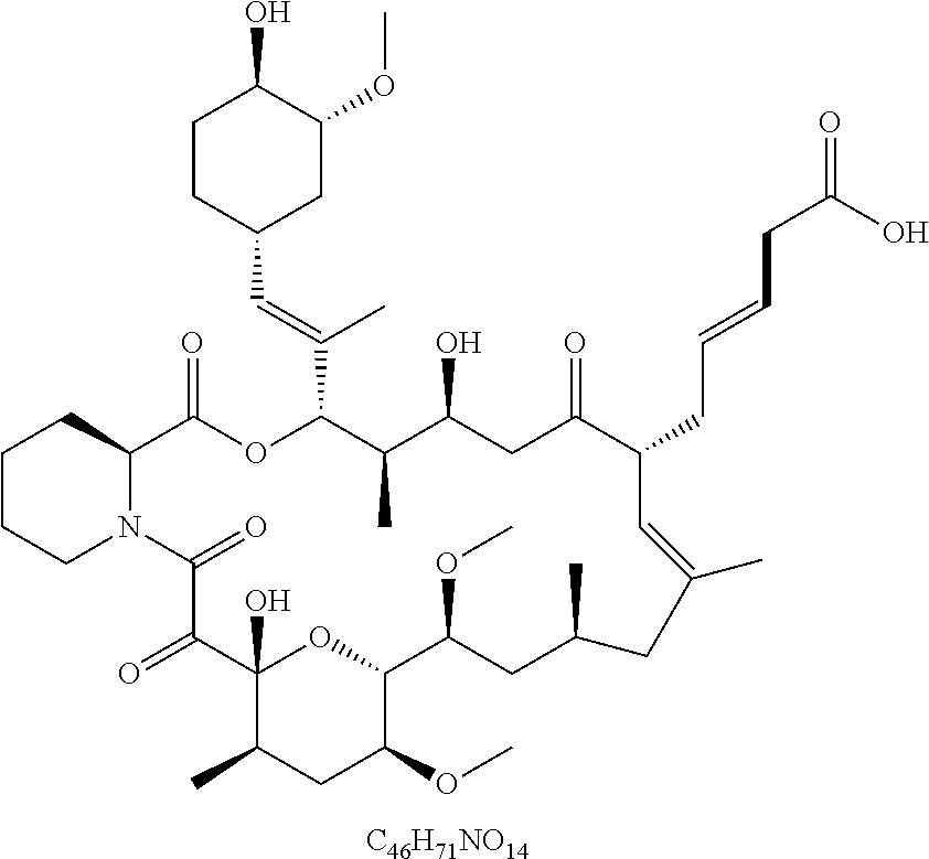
C1CCN2C(C1)C(=O)OC(C(=CC1CC(OC)C(O)CC1)C)C(C)C(O)CC(=O)C(CC=CCC(=O)O)C=C(C)CC(C)CC(OC)C1OC(O)(C(=O)C2=O)C(C)CC1OC.[C46H71NO14]
